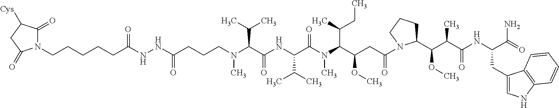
N(C(C(NC(C(C)C)C(N(C)C(C(C)CC)C(CC(=O)N1C(C(C(C(=O)NC(CC2=CNC3=C2C=CC=C3)C(=O)N)C)OC)CCC1)OC)=O)=O)C(C)C)(CCCC(NNC(CCCCCN1C(=O)C([Cys])CC1=O)=O)=O)C
